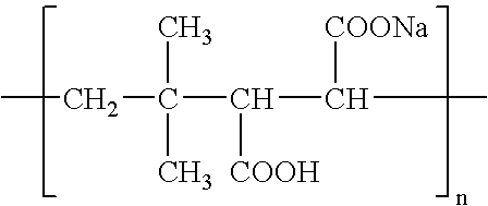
CCC(C([COOH])C([COONa])C)(C)C
